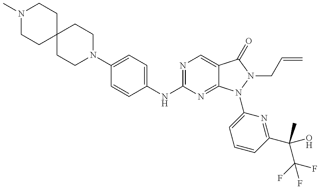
N1(C)CCC2(CC1)CCN(C1=CC=C(NC3=NC=C4C(=N3)N(C3=CC=CC(C(O)(C(F)(F)F)C)=N3)N(CC=C)C4=O)C=C1)CC2
